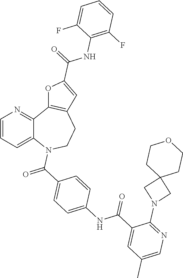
C12=CC=CN=C1C1=C(CCN2C(C2=CC=C(NC(C3=CC(C)=CN=C3N3CC4(C3)CCOCC4)=O)C=C2)=O)C=C(C(=O)NC2=C(F)C=CC=C2F)O1
